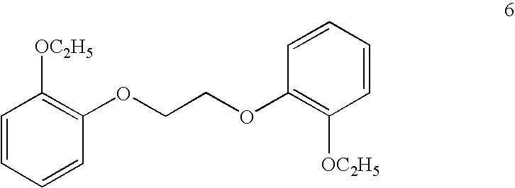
C1=CC=CC(OCCOC2=C([OC2H5])C=CC=C2)=C1[OC2H5]
